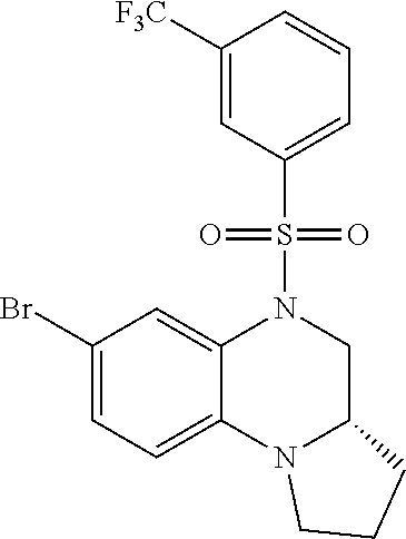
C1(Br)=CC=C2C(=C1)N(S(=O)(=O)C1=CC=CC([F3C])=C1)CC1N2CCC1
